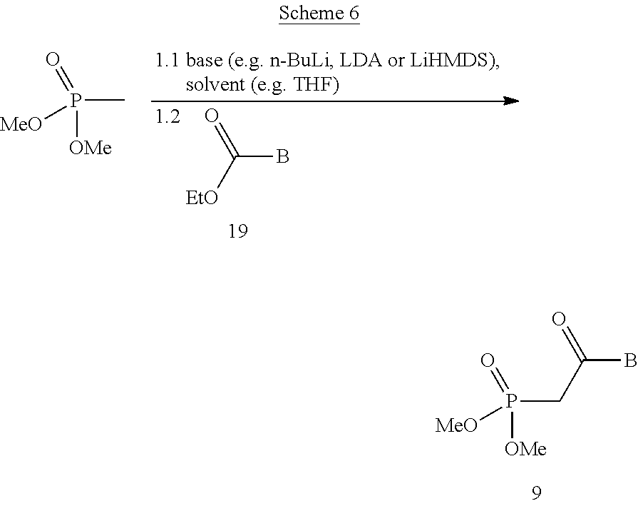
P(C)([OMe])(=O)[MeO].[EtO]C(B)=O.P(CC(B)=O)([OMe])(=O)[MeO]
